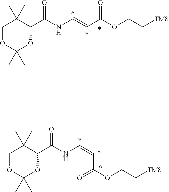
C1OC(C)(C)OC(C(NC=CC(OCC[TMS])=O)=O)C1(C)C.C1OC(C)(C)OC(C(NC=CC(OCC[TMS])=O)=O)C1(C)C
